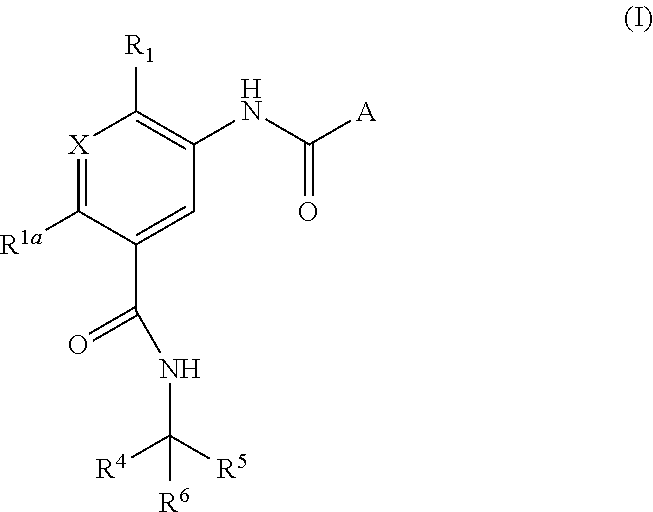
[X]1=C([R1a])C(C(=O)NC([R6])([R4])[R5])=CC(NC([A])=O)=C1[R1]
